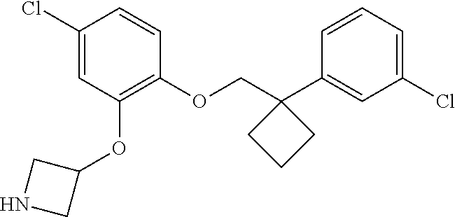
C1(Cl)=CC(OC2CNC2)=C(OCC2(C3=CC(Cl)=CC=C3)CCC2)C=C1
